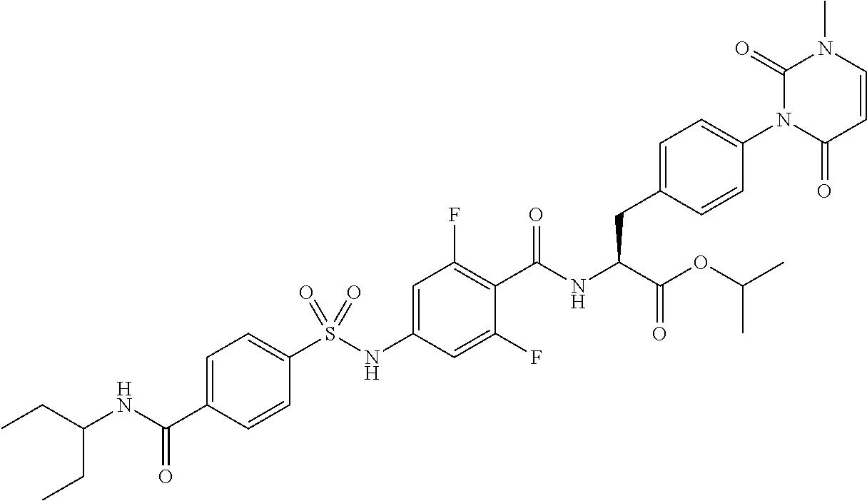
C1=CC(=O)N(C2=CC=C(CC(C(=O)OC(C)C)NC(=O)C3=C(F)C=C(NS(C4=CC=C(C(=O)NC(CC)CC)C=C4)(=O)=O)C=C3F)C=C2)C(=O)N1C
